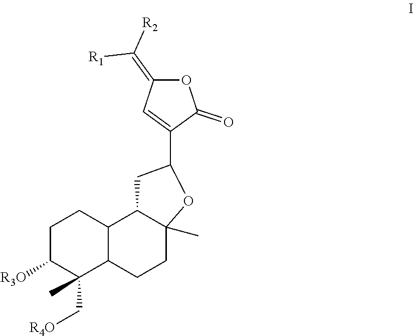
C1C([R3O])C(C[R4O])(C)C2C(C1)C1C(C)(CC2)OC(C2=CC(=C([R1])[R2])OC2=O)C1
